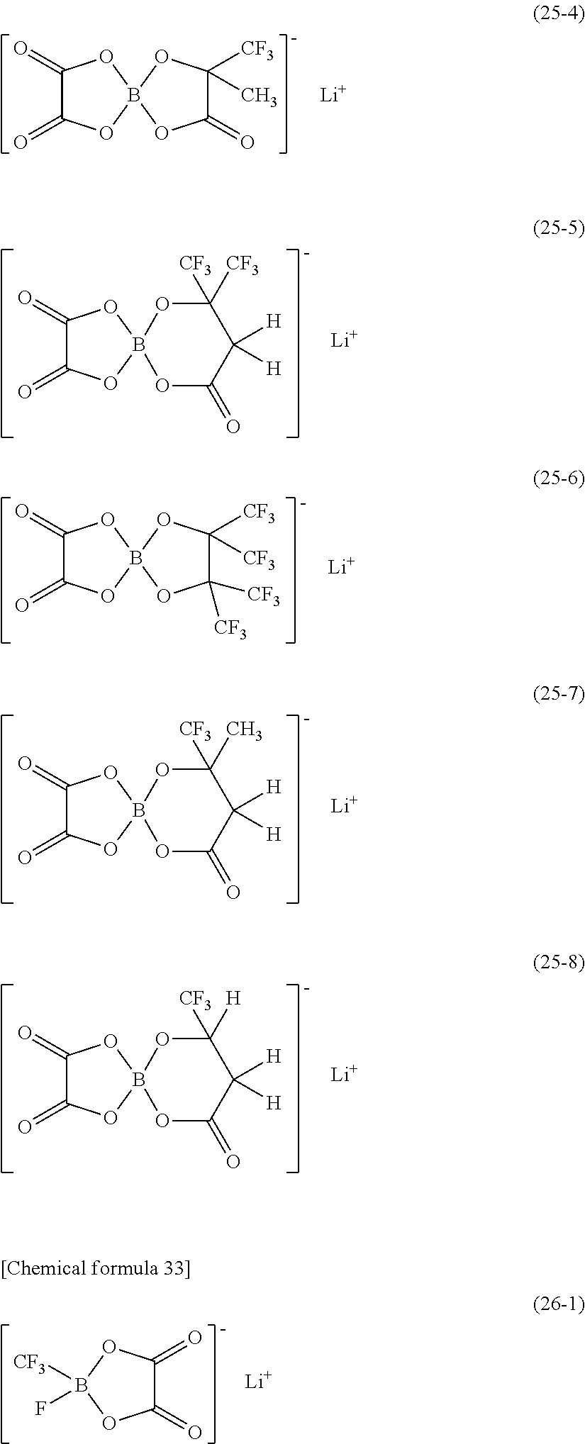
[Li].C1(=O)C(=O)OB2(O1)OC(=O)C([CF3])(C)O2.[Li].C1(=O)C(=O)OB2(O1)OC(=O)C([H])([H])C(C)([CF3])O2.[Li].C1(=O)C(=O)OB2(O1)OC(=O)C([H])([H])C([H])([CF3])O2.[Li].C1(=O)C(=O)OB2(O1)OC(=O)C([H])([H])C([CF3])([CF3])O2.C1(=O)C(=O)OB([CF3])(F)O1.[Li].[Li].C1(=O)C(=O)OB2(O1)OC([CF3])([CF3])C([CF3])([CF3])O2
